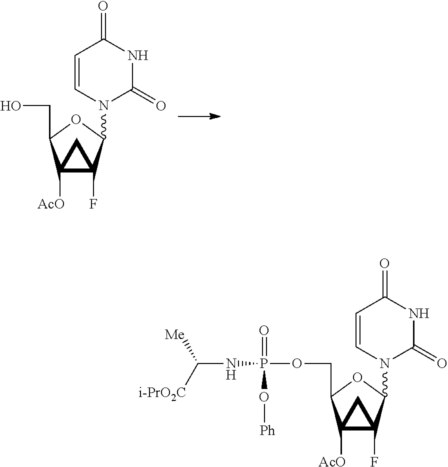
C12([AcO])C(F)(C(N3C(=O)NC(=O)C=C3)OC1COP(NC([Me])[i-PrO2C])(=O)O[Ph])C2.C12([AcO])C(F)(C(N3C(=O)NC(=O)C=C3)OC1CO)C2
